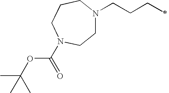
C1N(CCCC)CCCN(C(=O)OC(C)(C)C)C1
